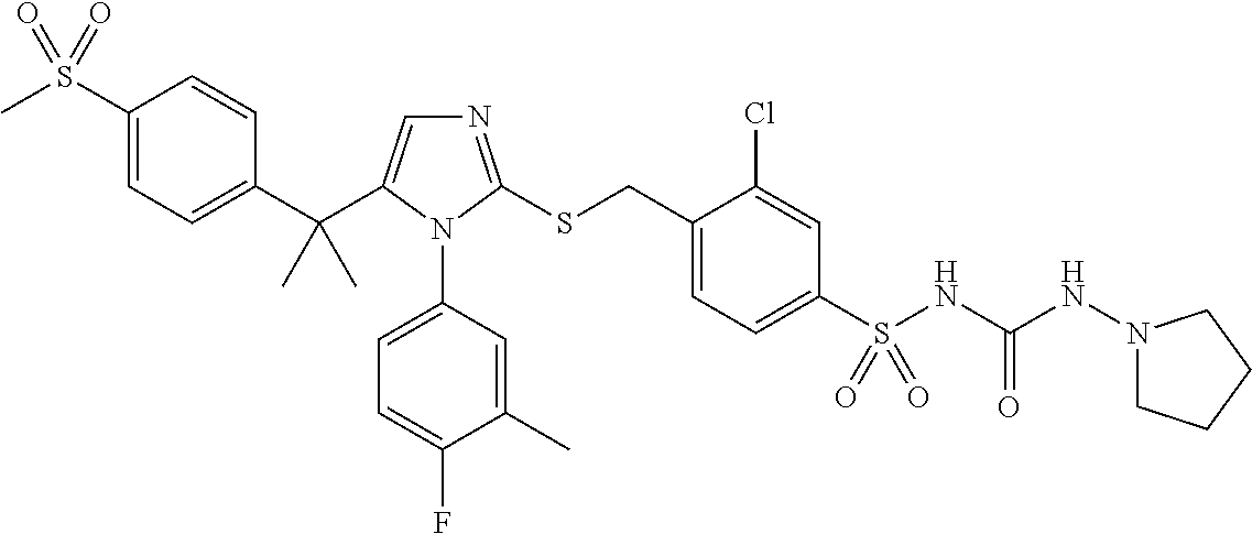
C1=C(S(C)(=O)=O)C=CC(C(C)(C)C2=CN=C(SCC3=CC=C(S(=O)(NC(NN4CCCC4)=O)=O)C=C3Cl)N2C2=CC=C(F)C(C)=C2)=C1
